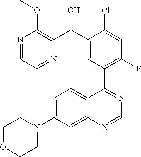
C1=C(N2CCOCC2)C=C2C(=C1)C(C1=C(F)C=C(Cl)C(C(O)C3=C(OC)N=CC=N3)=C1)=NC=N2
